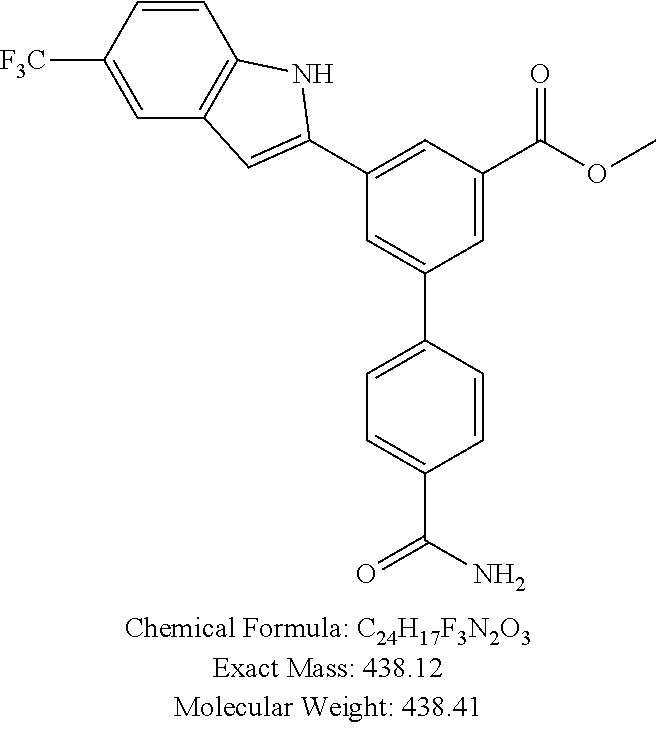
[F3C]C1=CC2=C(C=C1)NC(C1=CC(C(OC)=O)=CC(C3=CC=C(C(N)=O)C=C3)=C1)=C2
